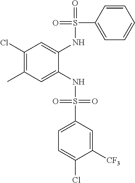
C1(Cl)=C(C)C=C(NS(=O)(=O)C2=CC=C(Cl)C([CF3])=C2)C(NS(=O)(C2=CC=CC=C2)=O)=C1
